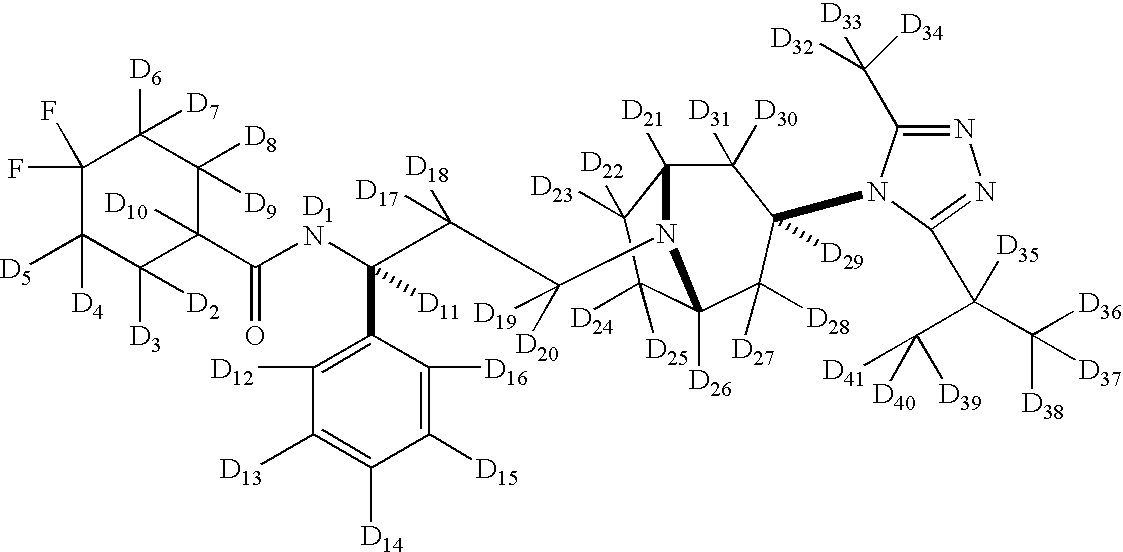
C1(F)(F)C([D5])([D4])C([D3])([D2])C([D10])(C([D1N]C(C(C([D20])([D19])N2C3([D21])C([D31])([D30])C([D29])(N4C(C([D32])([D33])[D34])=NN=C4C(C([D41])([D39])[D40])(C([D36])([D38])[D37])[D35])C([D27])([D28])C2([D26])C([D24])([D25])C3([D23])[D22])([D18])[D17])(C2=C([D12])C([D13])=C([D14])C([D15])=C2[D16])[D11])=O)C([D8])([D9])C1([D6])[D7]
